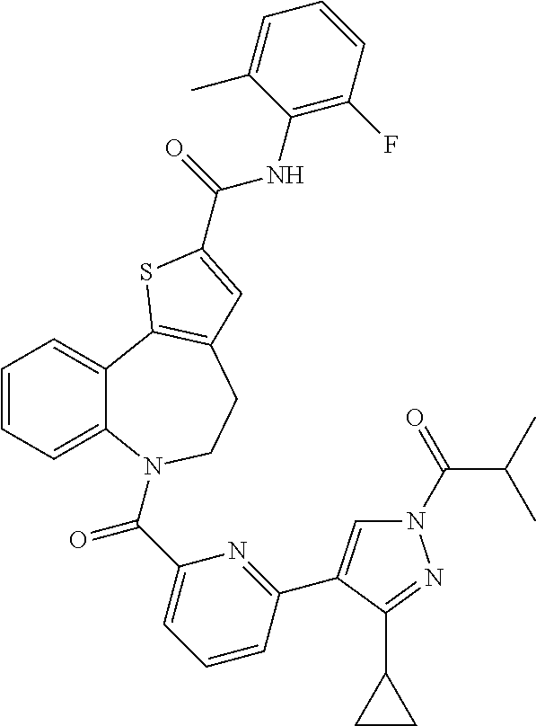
C1=CC=C2C(=C1)C1=C(CCN2C(C2=CC=CC(C3=CN(C(=O)C(C)C)N=C3C3CC3)=N2)=O)C=C(C(=O)NC2=C(F)C=CC=C2C)S1
